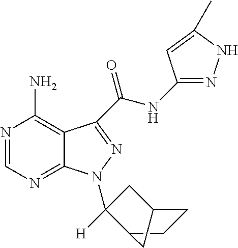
N1=CN=C2C(=C1N)C(C(NC1=NNC(C)=C1)=O)=NN2C1([H])CC2CCC1C2
